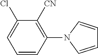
C1([CN])=C(N2C=CC=C2)C=CC=C1Cl
